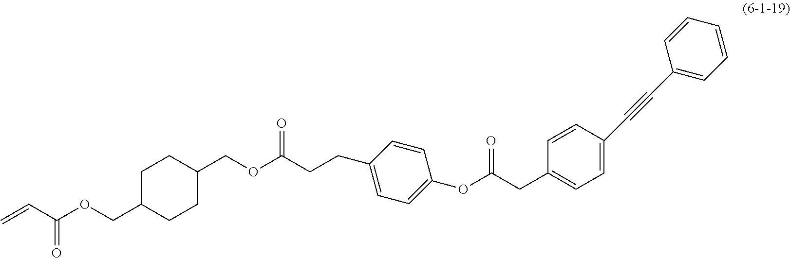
C=CC(OCC1CCC(COC(CCC2=CC=C(OC(CC3=CC=C(C#CC4=CC=CC=C4)C=C3)=O)C=C2)=O)CC1)=O
